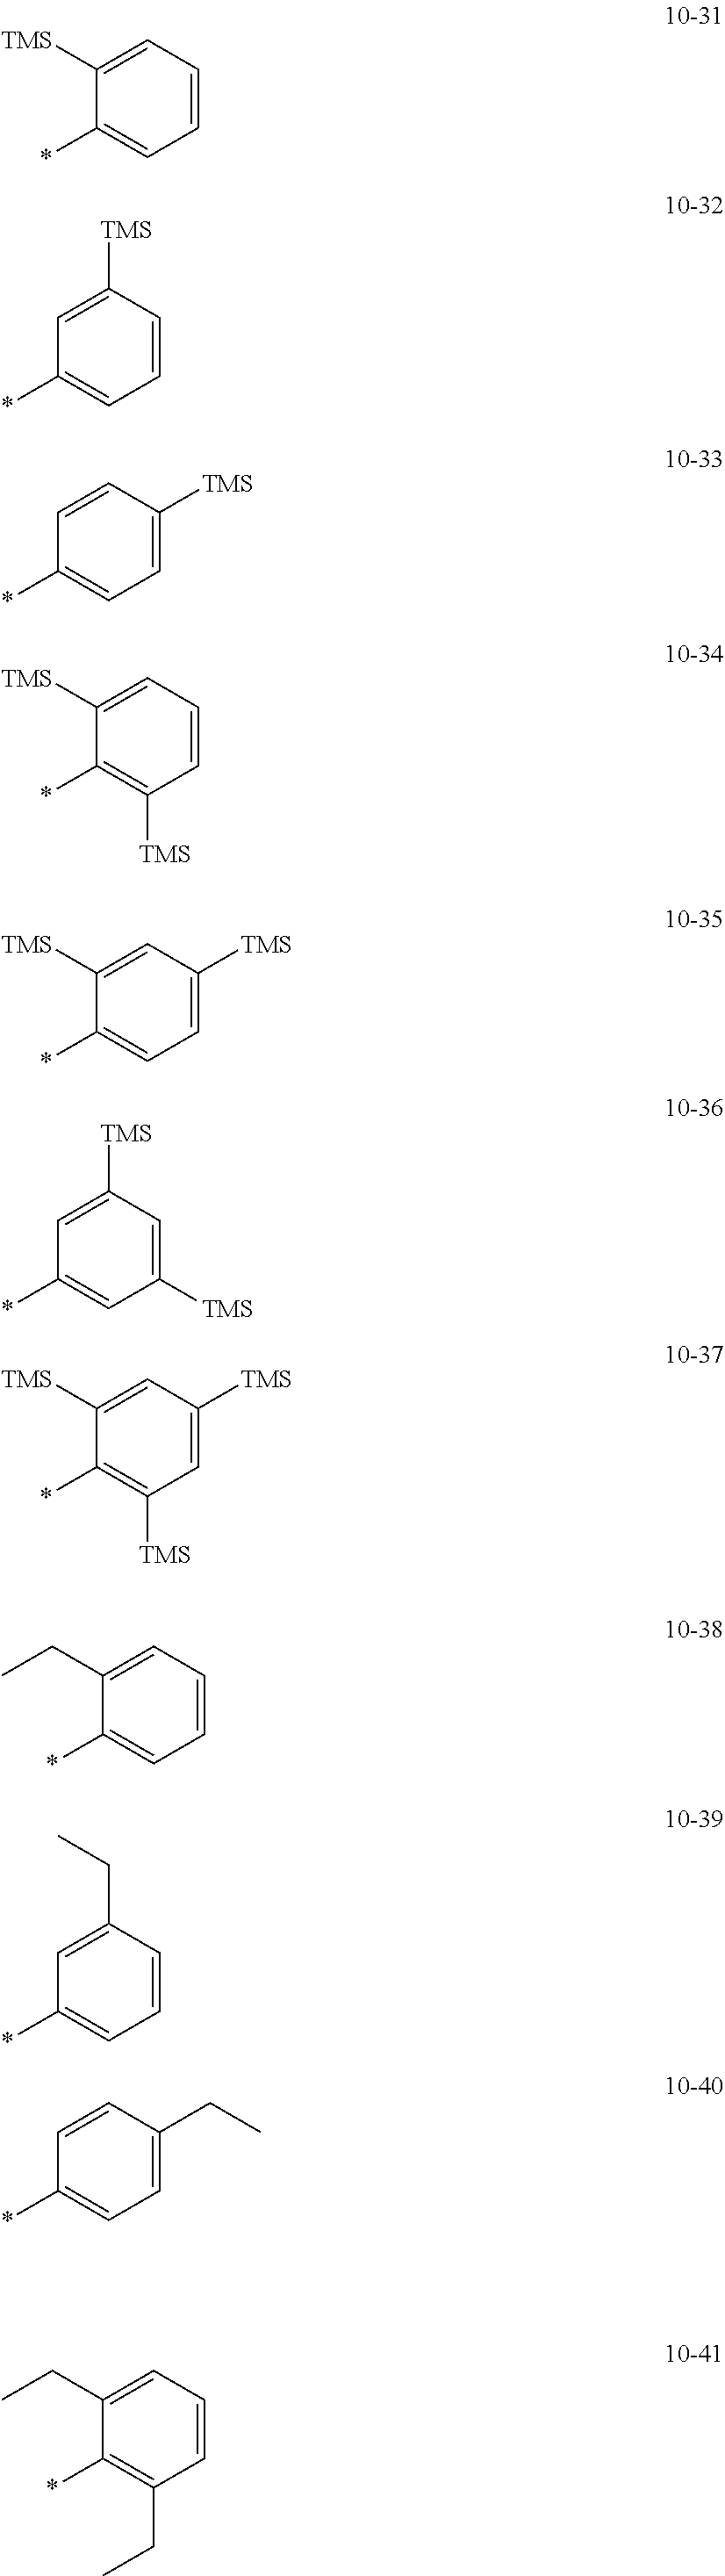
C1=C([TMS])C(*)=CC=C1.C1=CC([TMS])=CC(*)=C1.C1=CC(*)=CC=C1[TMS].C1=C([TMS])C(*)=C([TMS])C=C1.C1(*)=CC=C([TMS])C=C1[TMS].C1([TMS])=CC(*)=CC([TMS])=C1.C1(*)=C([TMS])C=C([TMS])C=C1[TMS].C1=C(CC)C(*)=CC=C1.C1(CC)=CC(*)=CC=C1.C1=CC(*)=CC=C1CC.C1=C(CC)C(*)=C(CC)C=C1
